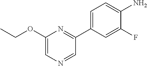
NC1=CC=C(C2=NC(OCC)=CN=C2)C=C1F
